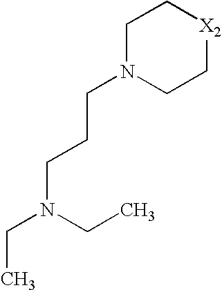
C1N(CCCN(CC)CC)CC[X2]C1
